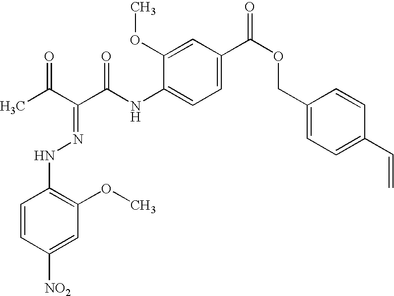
CC(C(C(NC1=CC=C(C(OCC2=CC=C(C=C)C=C2)=O)C=C1OC)=O)=NNC1=C(OC)C=C([NO2])C=C1)=O
